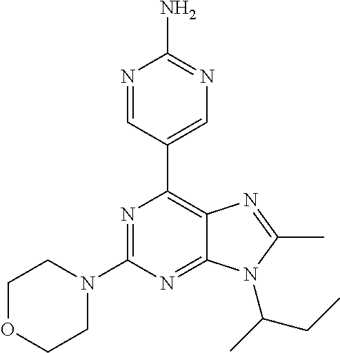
N1=CC(C2=C3C(=NC(N4CCOCC4)=N2)N(C(C)CC)C(C)=N3)=CN=C1N
